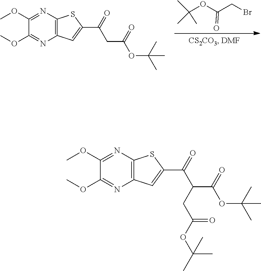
C(OC(CBr)=O)(C)(C)C.O(C)C1=NC2=C(N=C1OC)SC(C(CC(OC(C)(C)C)=O)=O)=C2.O(C)C1=NC2=C(N=C1OC)SC(C(C(C(OC(C)(C)C)=O)CC(=O)OC(C)(C)C)=O)=C2
